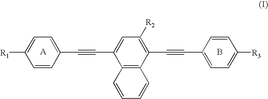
[R1]C1=CC=C(C#CC2=CC([R2])=C(C#CC3=CC=C([R3])C=C3)C3=C2C=CC=C3)C=C1.B
